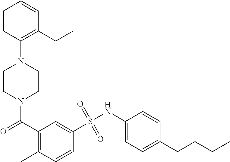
N1(C(C2=C(C)C=CC(S(NC3=CC=C(CCCC)C=C3)(=O)=O)=C2)=O)CCN(C2=C(CC)C=CC=C2)CC1
